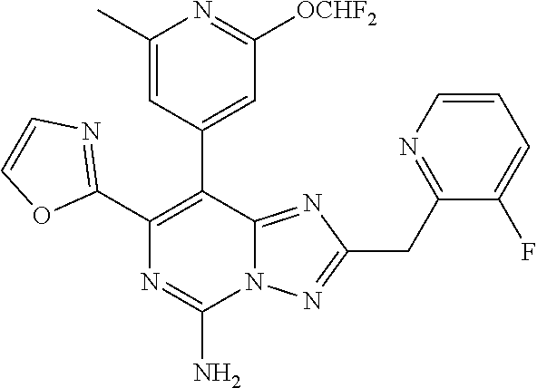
C1(C2=C(C3=CC([OCHF2])=NC(C)=C3)C3=NC(CC4=NC=CC=C4F)=NN3C(N)=N2)=NC=CO1
